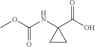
O(C(NC1(C(O)=O)CC1)=O)C
